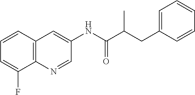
C12=C(C=CC=C1F)C=C(NC(=O)C(CC1=CC=CC=C1)C)C=N2
